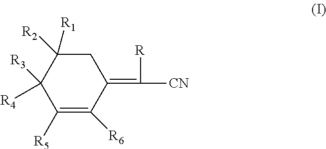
C1([R5])=C([R6])C(=C([CN])[R])CC([R2])([R1])C1([R4])[R3]
